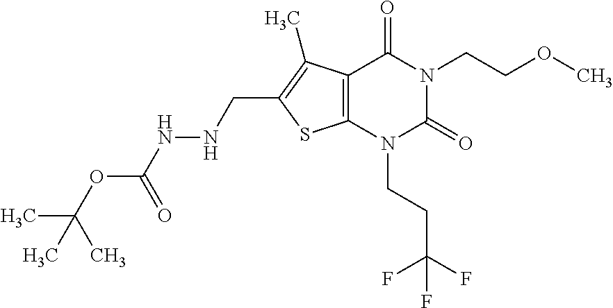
C12=C(N(CCC(F)(F)F)C(=O)N(CCOC)C1=O)SC(CNNC(OC(C)(C)C)=O)=C2C
